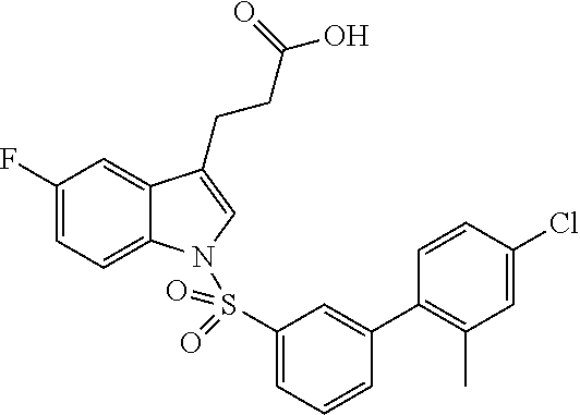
C1(F)=CC=C2C(=C1)C(CCC(O)=O)=CN2S(C1=CC=CC(C2=C(C)C=C(Cl)C=C2)=C1)(=O)=O
